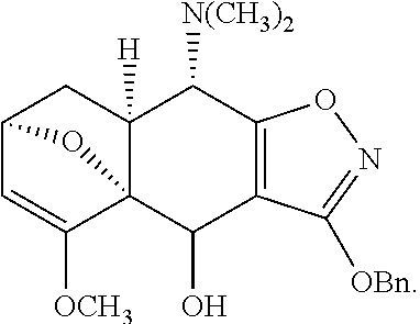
C1=C([OCH3])C23C([H])(C([N(CH3)2])C4=C(C2O)C([OBn])=NO4)CC1O3
